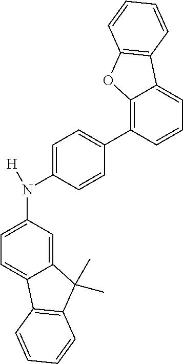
C12=CC(N(C3=CC=C(C4=C5C(=CC=C4)C4=C(O5)C=CC=C4)C=C3)[H])=CC=C1C1=C(C2(C)C)C=CC=C1
